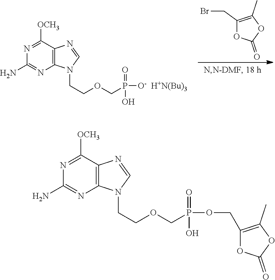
C1(CBr)=C(C)OC(=O)O1.N1=C([OCH3])C2=C(N=C1N)N(CCOCP(O)(=O)[O-  H+N(Bu)3])C=N2.N1=C([OCH3])C2=C(N=C1N)N(CCOCP(O)(=O)OCC1=C(C)OC(=O)O1)C=N2
